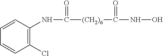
C1=CC(NC(=O)[(CH2)6]C(NO)=O)=C(Cl)C=C1
